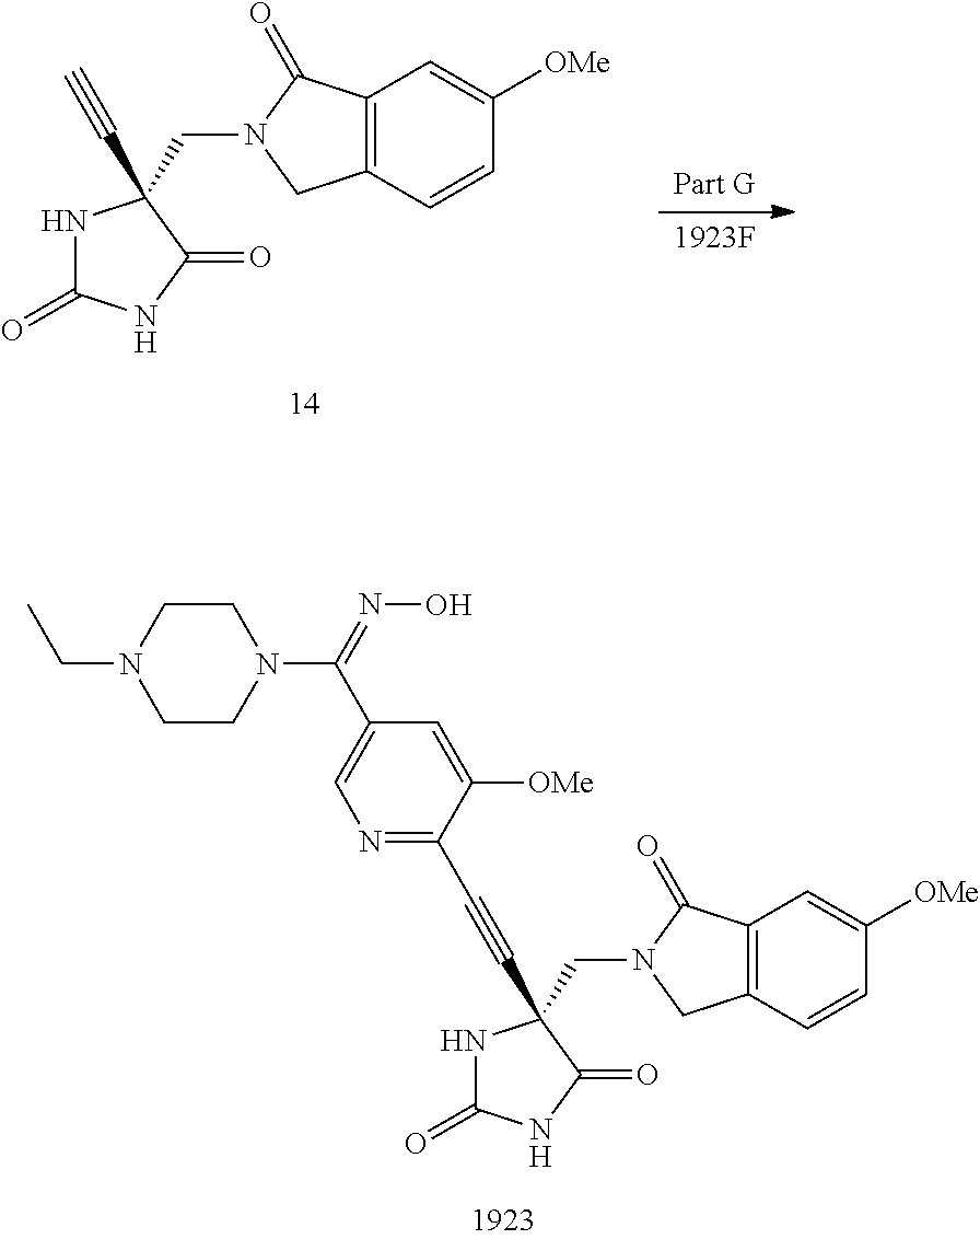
N1C(=O)NC(=O)C1(CN1CC2=C(C1=O)C=C([OMe])C=C2)C#CC1=NC=C(C(=NO)N2CCN(CC)CC2)C=C1[OMe].N1C(=O)NC(=O)C1(CN1CC2=C(C1=O)C=C([OMe])C=C2)C#C
